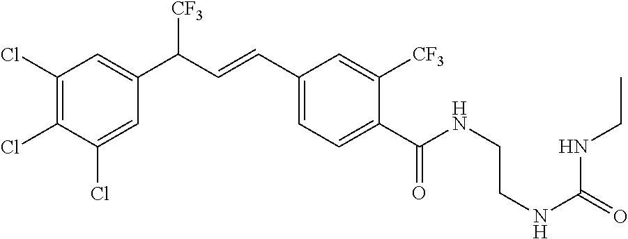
C1(Cl)=C(Cl)C(Cl)=CC(C(C=CC2=CC=C(C(NCCNC(=O)NCC)=O)C([CF3])=C2)[CF3])=C1
